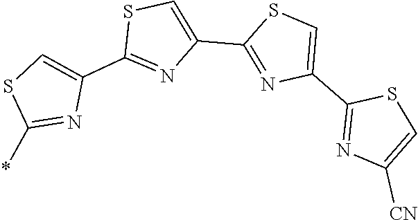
C1(C2=CSC(C3=CSC(*)=N3)=N2)=NC(C2=NC([CN])=CS2)=CS1
